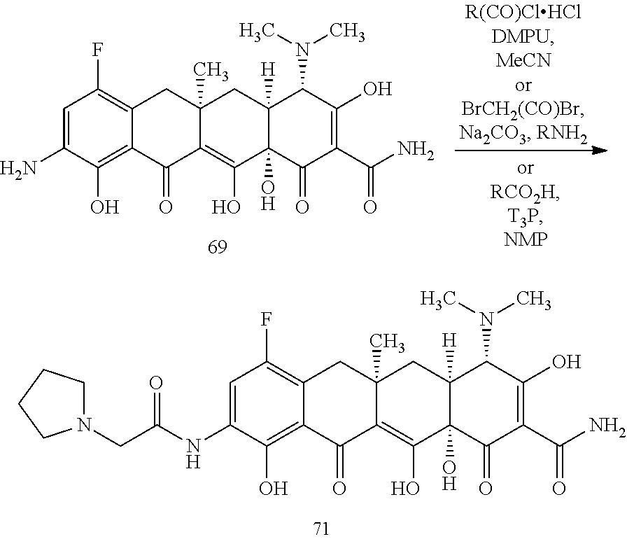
C1=C(N)C(O)=C2C(=C1F)CC1(C)C(=C(O)C3(O)C([H])(C1)C(N(C)C)C(O)=C(C(N)=O)C3=O)C2=O.C1=C(NC(CN2CCCC2)=O)C(O)=C2C(=C1F)CC1(C)C(=C(O)C3(O)C([H])(C1)C(N(C)C)C(O)=C(C(N)=O)C3=O)C2=O
